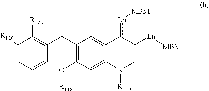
C1([R120])=CC=CC(CC2=C(O[R118])C=C3C(=C2)c([Ln][MBM])C([Ln][MBM])=CN3[R119])=C1[R120]
